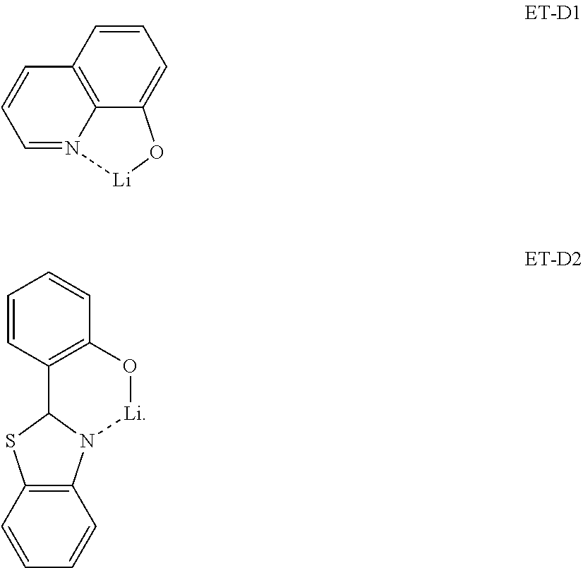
C12=C3C(=CC=C1)O[Li]N3=CC=C2.C1=CC=CC2=C1SC1N2[Li]OC2=C1C=CC=C2
